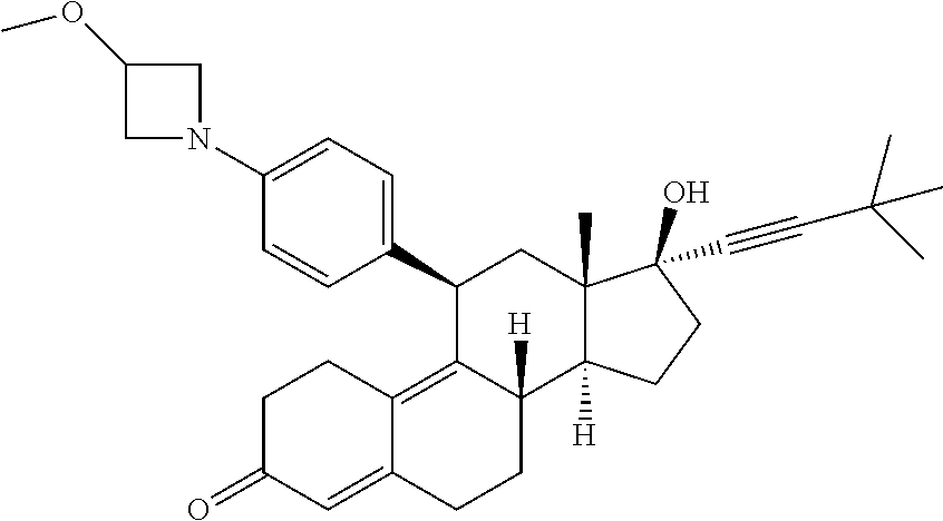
C1(C2=CC=C(N3CC(OC)C3)C=C2)C2=C3C(=CC(=O)CC3)CCC2([H])C2([H])C(C)(C1)C(C#CC(C)(C)C)(O)CC2
